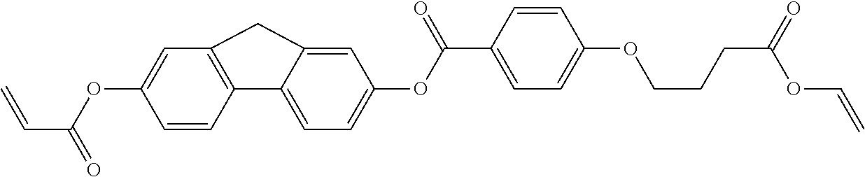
O(C1=CC2=C(C3=CC=C(OC(C4=CC=C(OCCCC(OC=C)=O)C=C4)=O)C=C3C2)C=C1)C(C=C)=O
